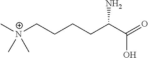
[N+](CCCCC(C(=O)O)N)(C)(C)C
